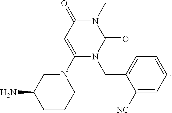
C1=CC=C(CN2C(=O)N(C)C(=O)C=C2N2CC(N)CCC2)C([NC])=C1
